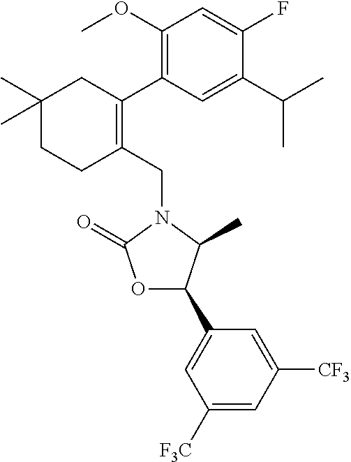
C1(CN2C(=O)OC(C3=CC([F3C])=CC([CF3])=C3)C2C)=C(C2=C(OC)C=C(F)C(C(C)C)=C2)CC(C)(C)CC1
